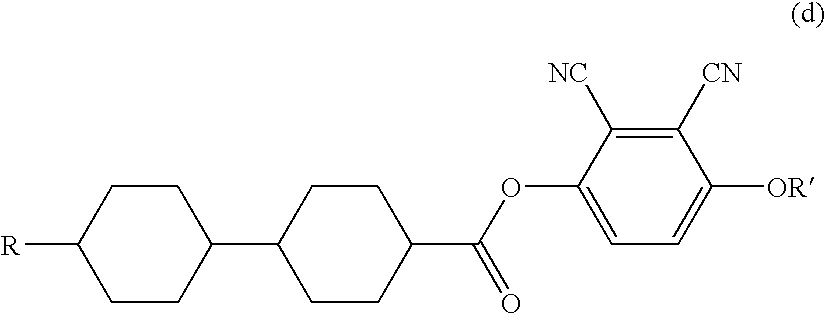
[R]C1CCC(C2CCC(C(OC3=CC=C([OR])C([CN])=C3[NC])=O)CC2)CC1
